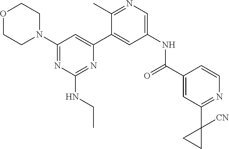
C1(N2CCOCC2)=NC(NCC)=NC(C2=CC(NC(C3=CC(C4([CN])CC4)=NC=C3)=O)=CN=C2C)=C1
